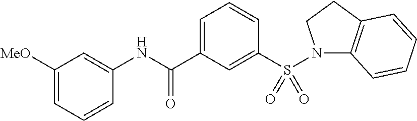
N1(S(C2=CC(C(NC3=CC([MeO])=CC=C3)=O)=CC=C2)(=O)=O)C2=C(CC1)C=CC=C2
